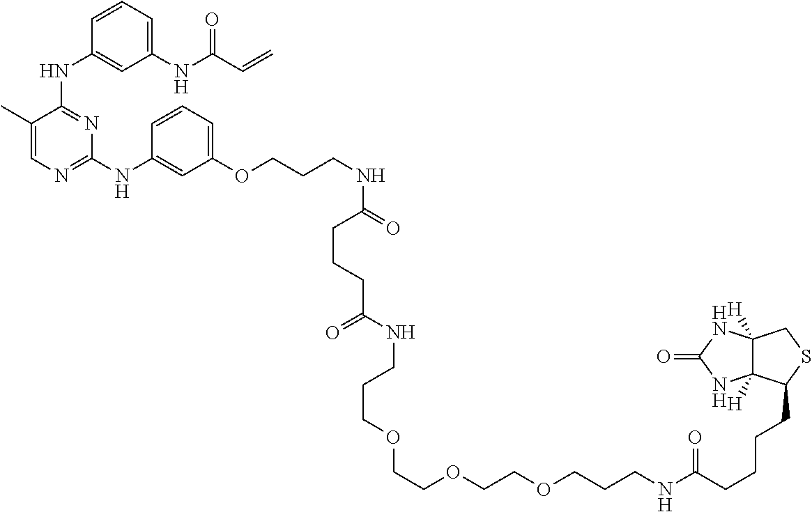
N(C1=NC=C(C)C(NC2=CC([NH]C(C=C)=O)=CC=C2)=N1)C1=CC(OCCCNC(=O)CCCC(NCCCOCCOCCOCCCNC(CCCCC2C3([H])C([H])(CS2)NC(=O)N3)=O)=O)=CC=C1
